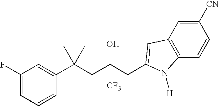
C1=CC(C(CC(CC2=CC3=C(C=CC([CN])=C3)N2[H])(O)[CF3])(C)C)=CC(F)=C1
